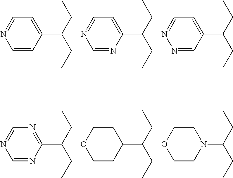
C1=CC(C(CC)CC)=CC=N1.C1=NC(C(CC)CC)=CC=N1.N1=CC(C(CC)CC)=CC=N1.C1=NC(C(CC)CC)=NC=N1.C1CC(C(CC)CC)CCO1.C1CN(C(CC)CC)CCO1
